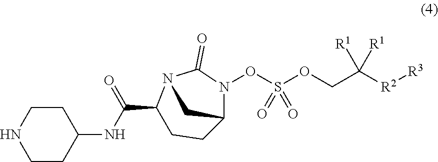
C1C(C(NC2CCNCC2)=O)N2C(=O)N(OS(OCC([R2][R3])([R1])[R1])(=O)=O)C(C1)C2
